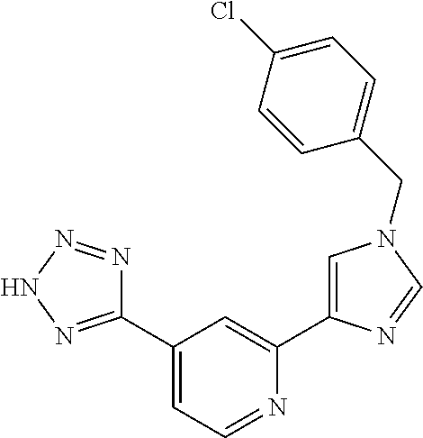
C1(C2=NNN=N2)=CC=NC(C2=CN(CC3=CC=C(Cl)C=C3)C=N2)=C1
